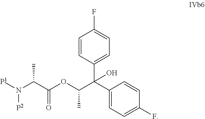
C1=CC(C(C2=CC=C(F)C=C2)(C(C)OC(=O)C(N([P1])[P2])C)O)=CC=C1F
